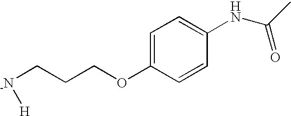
[-N](CCCOC1=CC=C(NC(=O)C)C=C1)[H]
